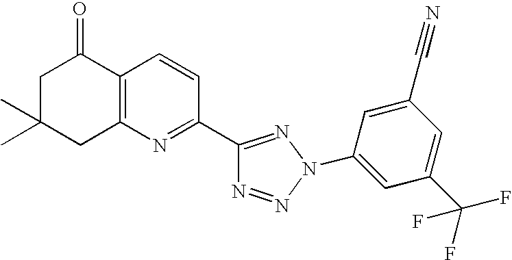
C1C(C)(C)CC2=C(C1=O)C=CC(C1=NN(C3=CC(C(F)(F)F)=CC(C#N)=C3)N=N1)=N2
